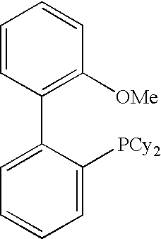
C1=CC=CC([OMe])=C1C1=CC=CC=C1[PCy2]
